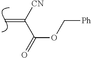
C=C([CN])C(=O)OC[Ph]
